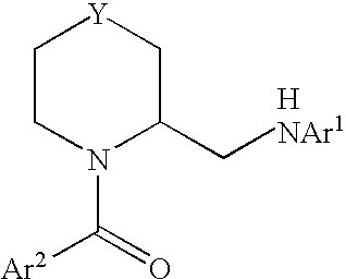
C1CN(C(=O)[Ar2])C(C[HNAr1])C[Y]1
